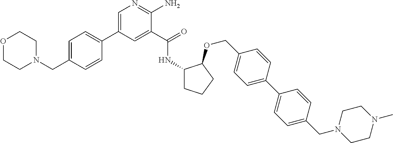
C1=C(C2=CC=C(CN3CCOCC3)C=C2)C=C(C(=O)NC2CCCC2OCC2=CC=C(C3=CC=C(CN4CCN(C)CC4)C=C3)C=C2)C(N)=N1
